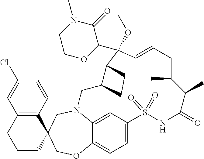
N12C3=CC(=CC=C3OCC3(C4=C(C=C(Cl)C=C4)CCC3)C1)S(=O)(=O)NC(=O)C(C)C(C)CC=CC(OC)(C1C(=O)N(C)CCO1)C1C(C2)CC1
